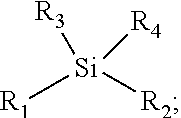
[R1][Si]([R2])([R3])[R4]
